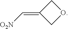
C(=C1COC1)[O2N]
